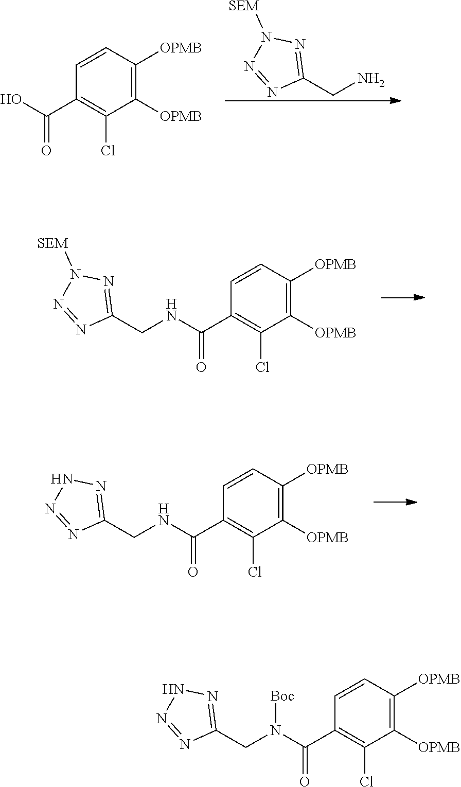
C1=CC(C(O)=O)=C(Cl)C([OPMB])=C1[OPMB].C1(CN)=NN([SEM])N=N1.C1=CC(C(=O)NCC2=NN([SEM])N=N2)=C(Cl)C([OPMB])=C1[OPMB].C1=CC(C(=O)NCC2=NNN=N2)=C(Cl)C([OPMB])=C1[OPMB].C1=CC(C(=O)N(CC2=NNN=N2)[Boc])=C(Cl)C([OPMB])=C1[OPMB]
